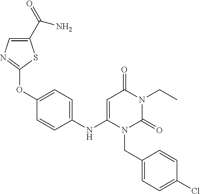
C1(NC2=CC(=O)N(CC)C(=O)N2CC2=CC=C(Cl)C=C2)=CC=C(OC2=NC=C(C(N)=O)S2)C=C1
